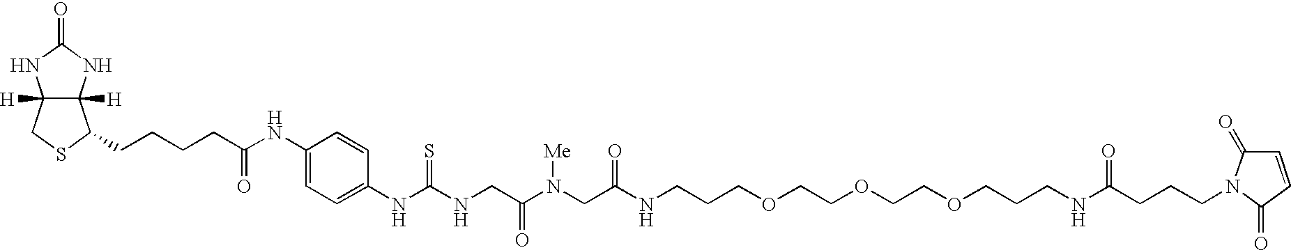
C12([H])C([H])(NC(=O)N1)C(CCCCC(NC1=CC=C(NC(NCC(N(CC(NCCCOCCOCCOCCCNC(=O)CCCN3C(=O)C=CC3=O)=O)[Me])=O)=S)C=C1)=O)SC2
